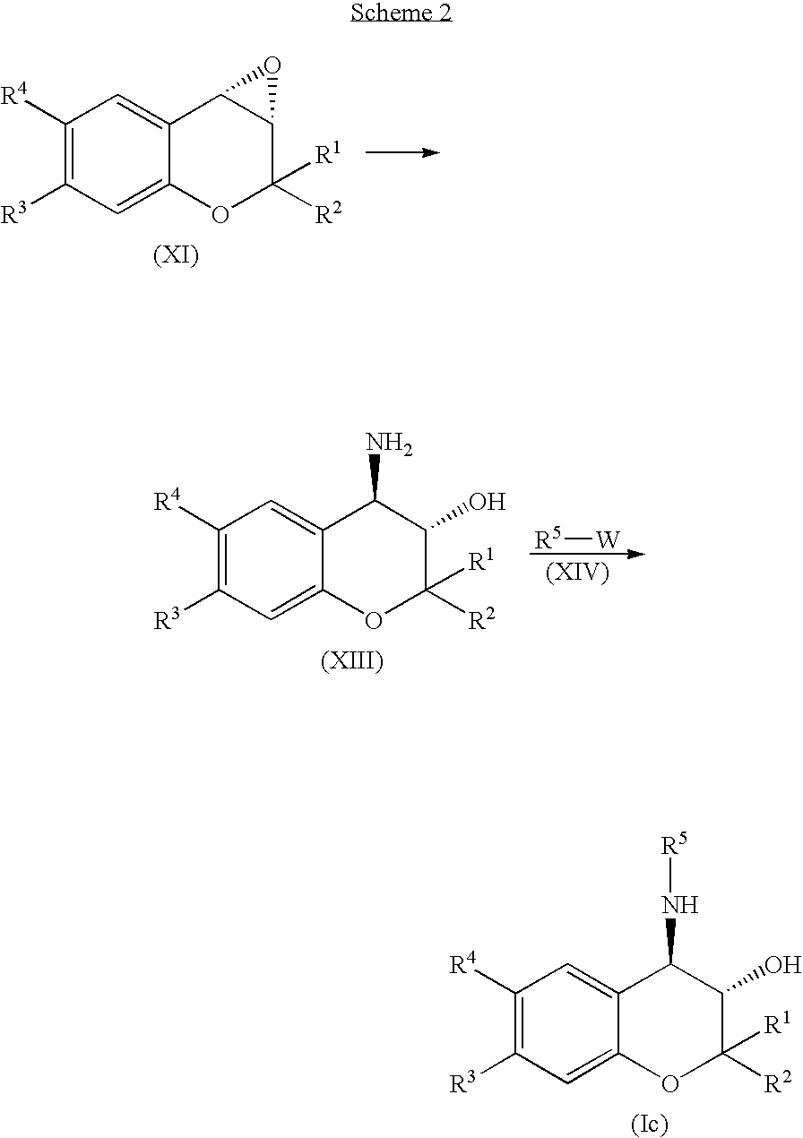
C1([R4])=C([R3])C=C2C(=C1)C(N[R5])C(O)C([R2])([R1])O2.C1([R4])=C([R3])C=C2C(=C1)C1C(C([R2])([R1])O2)O1.C1([R4])=C([R3])C=C2C(=C1)C(N)C(O)C([R2])([R1])O2.[R5][W]
